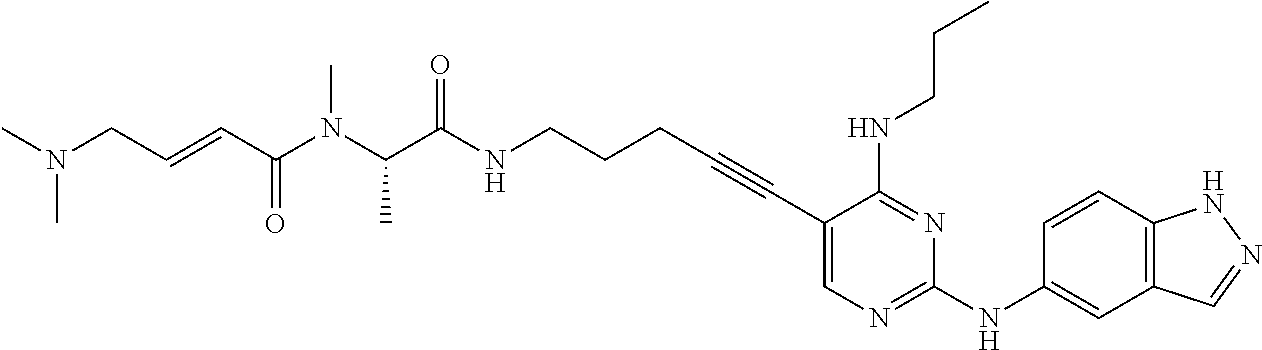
C(NCCCC#CC1=CN=C(NC2=CC3=C(C=C2)NN=C3)N=C1NCCC)(=O)C(N(C(C=CCN(C)C)=O)C)C
